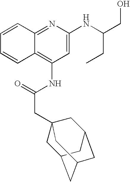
C12=NC(NC(CO)CC)=CC(NC(CC34CC5CC(CC(C3)C5)C4)=O)=C1C=CC=C2
